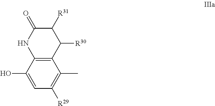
C12=C(C(O)=CC([R29])=C1C)NC(=O)C([R31])C2[R30]
